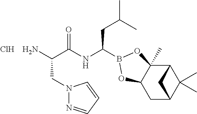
Cl.C12C3(C)C(CC(C1(C)C)C2)OB(C(NC(C(N)CN1N=CC=C1)=O)CC(C)C)O3
